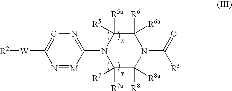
[R2][W]C1=[G]N=C(N2C([R7a])([R7])C([R8])([R8a])N(C(=O)[R3])C([R6])([R6a])C2([R5a])[R5])[M]=N1
